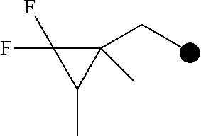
C1(CC)(C)C(F)(F)C1C
